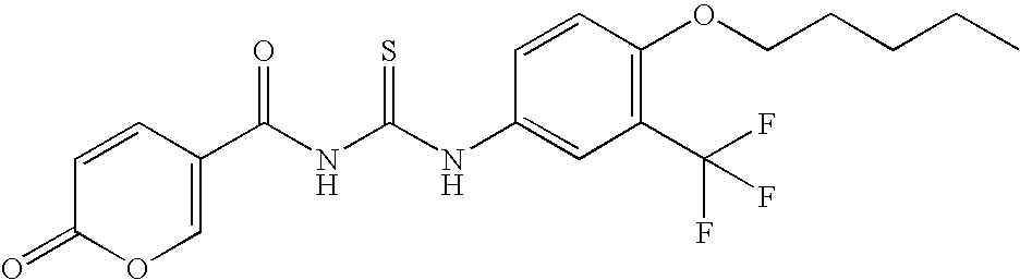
O=C1OC=C(C(NC(NC2=CC(C(F)(F)F)=C(OCCCCC)C=C2)=S)=O)C=C1
